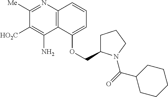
C12=C(N=C([Me])C([HO2C])=C1N)C=CC=C2OCC1CCCN1C(=O)C1CCCCC1
